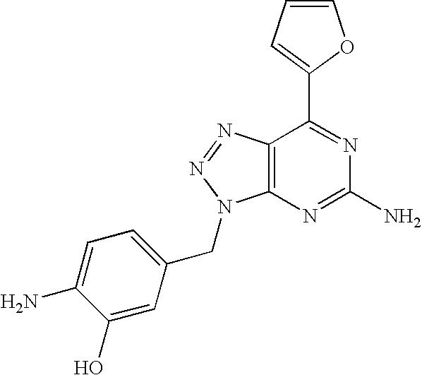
C1=CC=C(C2=NC(N)=NC3=C2N=NN3CC2=CC=C(N)C(O)=C2)O1
